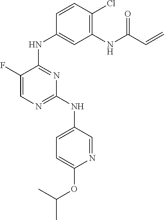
N1=CC(NC2=NC=C(F)C(NC3=CC(NC(C=C)=O)=C(Cl)C=C3)=N2)=CC=C1OC(C)C
